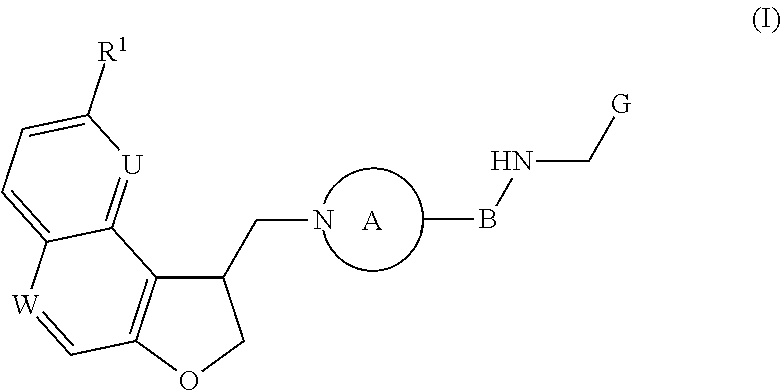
NCC1C2=C(OC1)C=[W]C1=CC=C([R1])[U]=C21.[A].CBNC[G]
